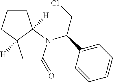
C1CCC2([H])C1([H])N(C(C1=CC=CC=C1)CCl)C(=O)C2
